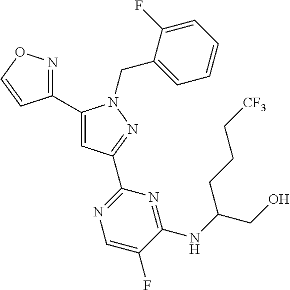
C1(C2=CC(C3=NC=C(F)C(NC(CCC[CF3])CO)=N3)=NN2CC2=CC=CC=C2F)=NOC=C1
